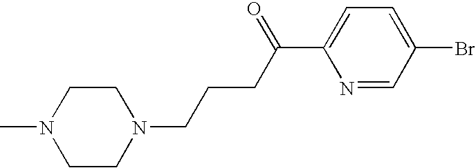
CN1CCN(CCCC(C2=CC=C(Br)C=N2)=O)CC1
